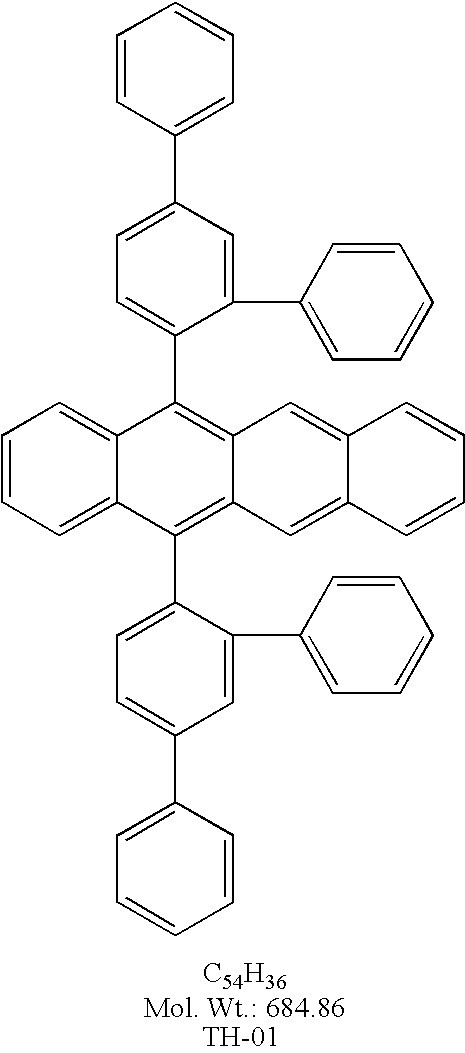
C1=CC(C2=CC=C(C3=C4C(=C(C5=CC=C(C6=CC=CC=C6)C=C5C5=CC=CC=C5)C5=CC=CC=C35)C=C3C(=C4)C=CC=C3)C(C3=CC=CC=C3)=C2)=CC=C1
